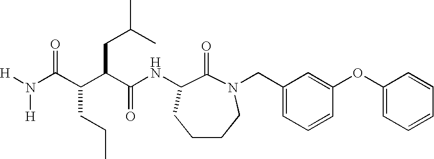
N(C(C(CCC)C(CC(C)C)C(NC1C(=O)N(CC2=CC=CC(OC3=CC=CC=C3)=C2)CCCC1)=O)=O)([H])[H]
